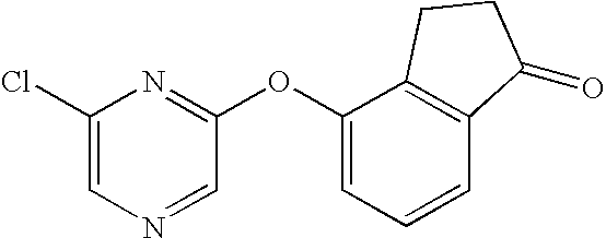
C1(Cl)=CN=CC(OC2=CC=CC3=C2CCC3=O)=N1
